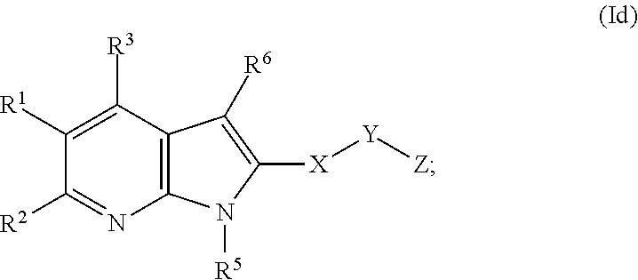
C12=C(C([R3])=C([R1])C([R2])=N1)C([R6])=C([X][Y][Z])N2[R5]
